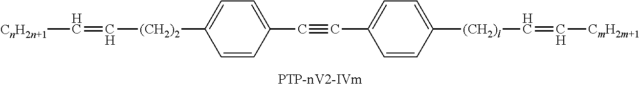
C([CnH2n+1])=C[(CH2)2]C1=CC=C(C#CC2=CC=C([(CH2)l]C=C[CmH2m+1])C=C2)C=C1
